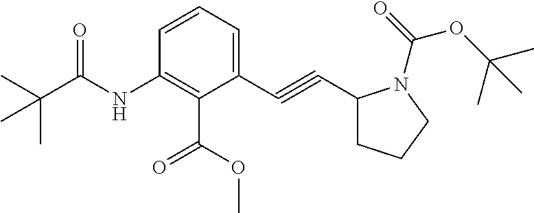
C1(C#CC2CCCN2C(=O)OC(C)(C)C)=CC=CC(NC(C(C)(C)C)=O)=C1C(OC)=O
